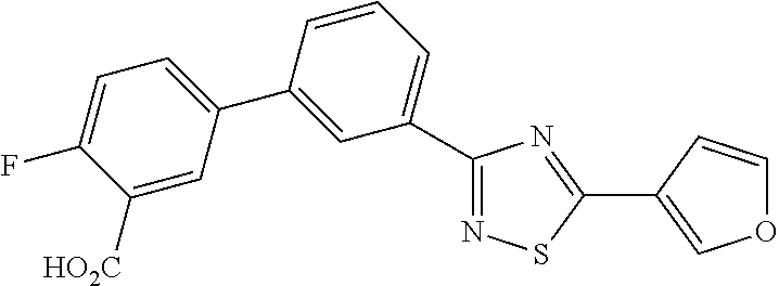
C1(C2=CC=C(F)C([HO2C])=C2)=CC(C2=NSC(C3=COC=C3)=N2)=CC=C1
